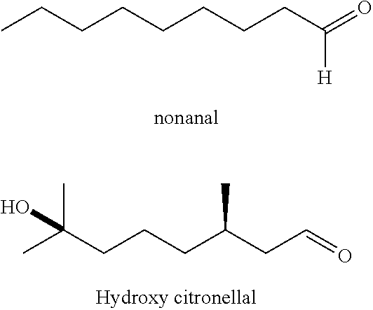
CCCCCCCCC(=O)[H].CC(CCCC(CC=O)C)(C)O
